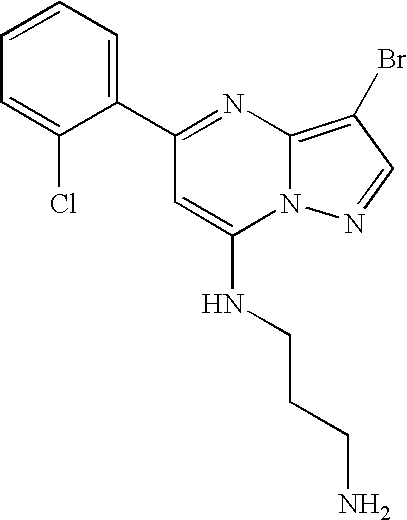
C12=C(Br)C=NN1C(NCCCN)=CC(C1=CC=CC=C1Cl)=N2
